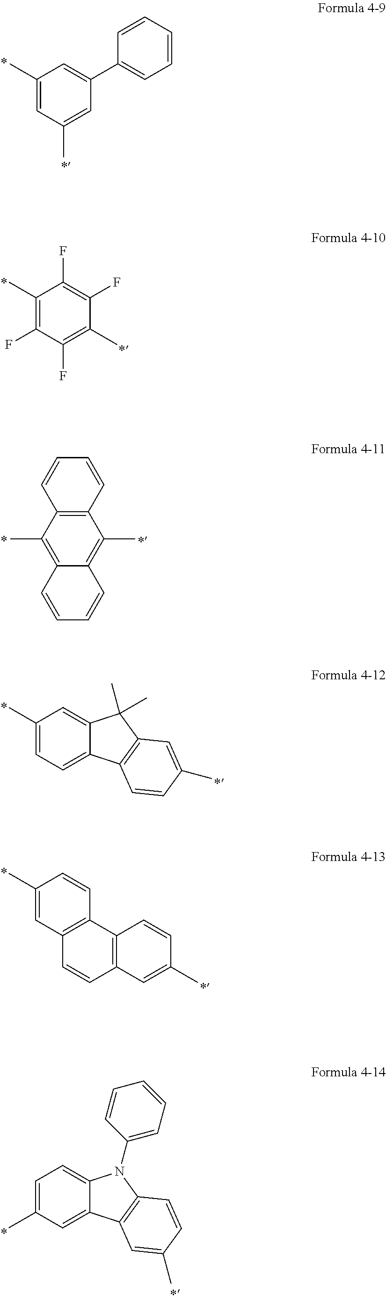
C1(C)=CC(C)=CC(C2=CC=CC=C2)=C1.C1(C)=C(F)C(F)=C(C)C(F)=C1F.C12=C(C(C)=C3C(=C1C)C=CC=C3)C=CC=C2.C1(C)=CC=C2C(=C1)C(C)(C)C1=C2C=CC(C)=C1.C1(C)=CC2=C(C=C1)C1=C(C=C2)C=C(C)C=C1.C1=C(C)C=C2C(=C1)N(C1=CC=CC=C1)C1=C2C=C(C)C=C1
